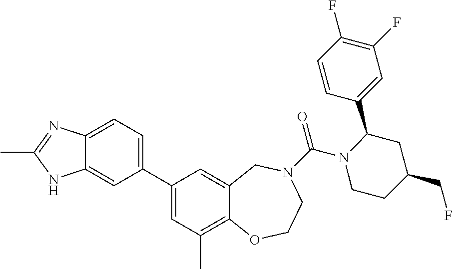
C12=CC=C(C3=CC(C)=C4C(=C3)CN(C(=O)N3CCC(CF)CC3C3=CC(F)=C(F)C=C3)CCO4)C=C1NC(C)=N2
